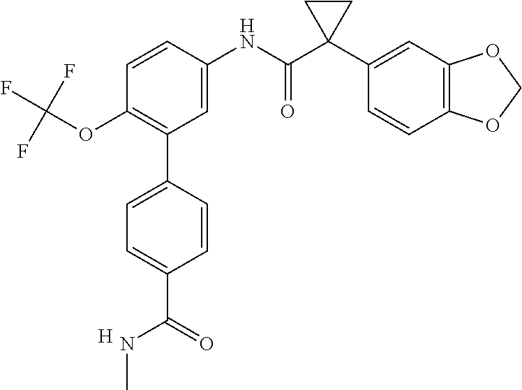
C1=C(NC(C2(C3=CC4=C(C=C3)OCO4)CC2)=O)C=CC(OC(F)(F)F)=C1C1=CC=C(C(NC)=O)C=C1.[H]
